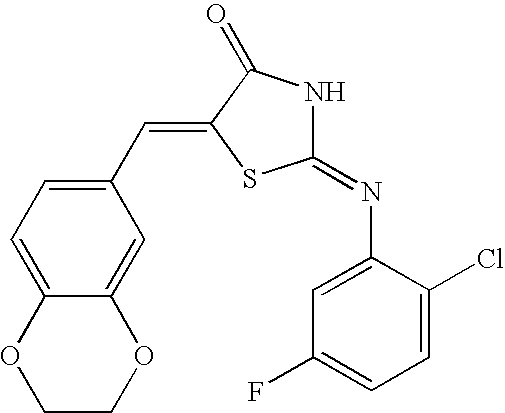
C1=C(Cl)C(N=C2NC(=O)C(=CC3=CC=C4C(=C3)OCCO4)S2)=CC(F)=C1
